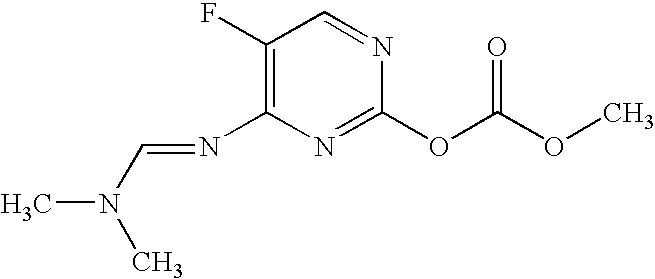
C1(F)=C(N=CN(C)C)N=C(OC(OC)=O)N=C1
